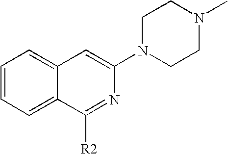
C1N(C2=CC3=CC=CC=C3C([R2])=N2)CCN(C)C1
